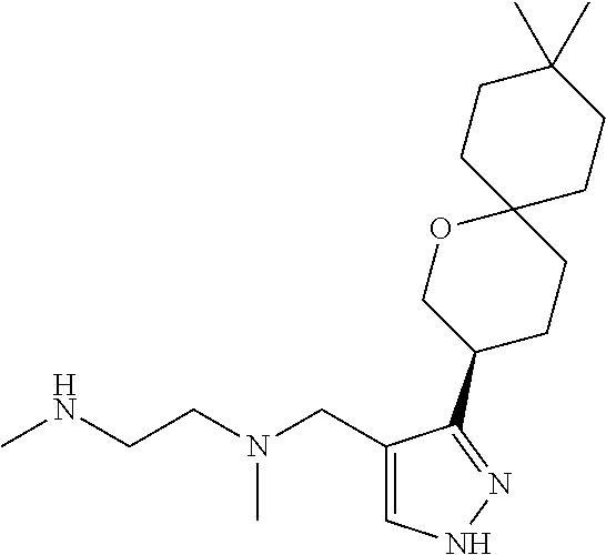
CNCCN(CC1=CNN=C1C1CCC2(OC1)CCC(C)(C)CC2)C
